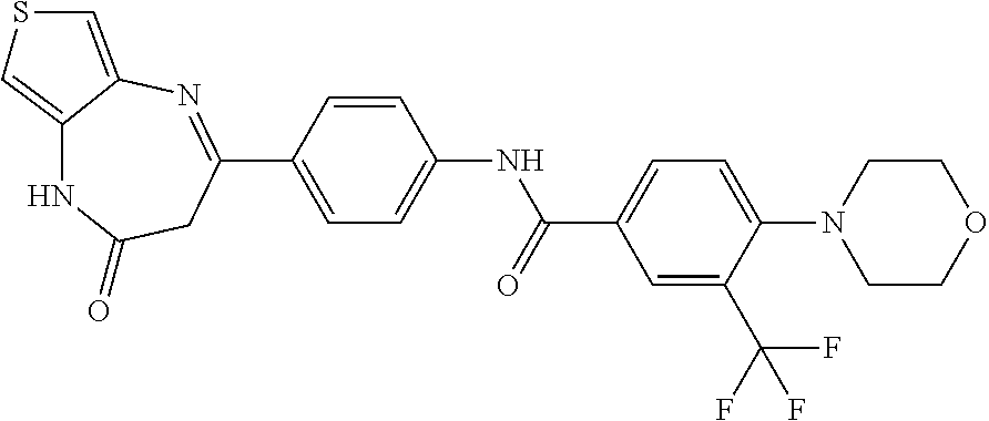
C1=C(C2=NC3=CSC=C3NC(=O)C2)C=CC(NC(C2=CC=C(N3CCOCC3)C(C(F)(F)F)=C2)=O)=C1
